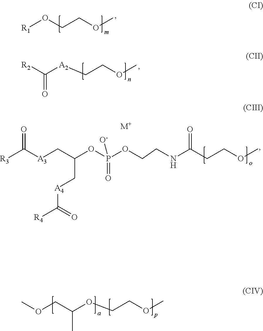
[R1]OCCOC.[R2]C([A2]CCOC)=O.[R3]C([A3]CC(OP(OCCNC(CCOC)=O)(=O)[O-])C[A4]C([R4])=O)=O.[M+].COCC(OCCOC)C
